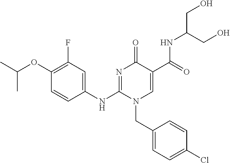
C1(NC2=NC(=O)C(C(=O)NC(CO)CO)=CN2CC2=CC=C(Cl)C=C2)=CC(F)=C(OC(C)C)C=C1
